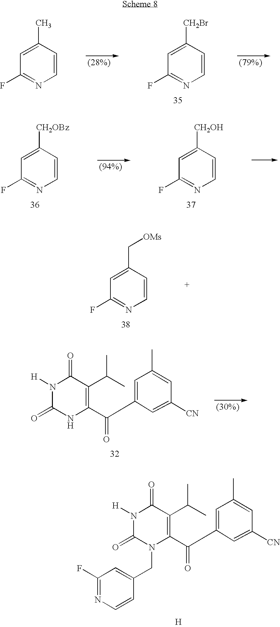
C1=CC([CH2Br])=CC(F)=N1.C1=CC(C)=CC(F)=N1.C1=CC([CH2OH])=CC(F)=N1.C1=CC([CH2OBz])=CC(F)=N1.C1=CC(C[OMs])=CC(F)=N1.C1(C(C2=CC(C)=CC([CN])=C2)=O)=C(C(C)C)C(=O)N([H])C(=O)N1.C1(C(C2=CC(C)=CC([CN])=C2)=O)=C(C(C)C)C(=O)N([H])C(=O)N1CC1=CC(F)=NC=C1.[H]
